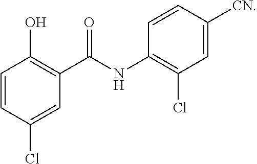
C1=CC(Cl)=CC(C(=O)NC2=C(Cl)C=C([CN])C=C2)=C1O
